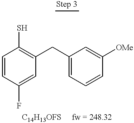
C1=CC(F)=CC(CC2=CC=CC([OMe])=C2)=C1S
